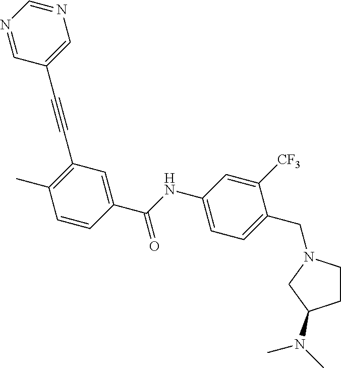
C(#CC1=C(C)C=CC(C(NC2=CC=C(CN3CCC(N(C)C)C3)C([CF3])=C2)=O)=C1)C1=CN=CN=C1
